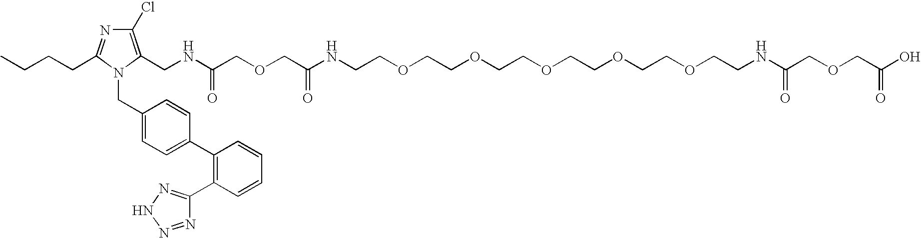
C(COCCOCCOCCOCCOCCNC(=O)COCC(O)=O)NC(COCC(NCC1=C(Cl)N=C(CCCC)N1CC1=CC=C(C2=C(C3=NNN=N3)C=CC=C2)C=C1)=O)=O
